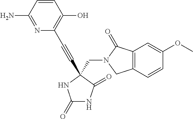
C1=CC(O)=C(C#CC2(CN3C(=O)C4=C(C=CC(OC)=C4)C3)C(=O)NC(=O)N2)N=C1N
